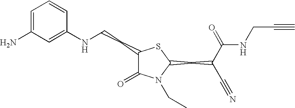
C1=C(N)C=C(NCCC2C(=O)N(CC)C(CC(C#N)C(=O)NCC#C)S2)C=C1
